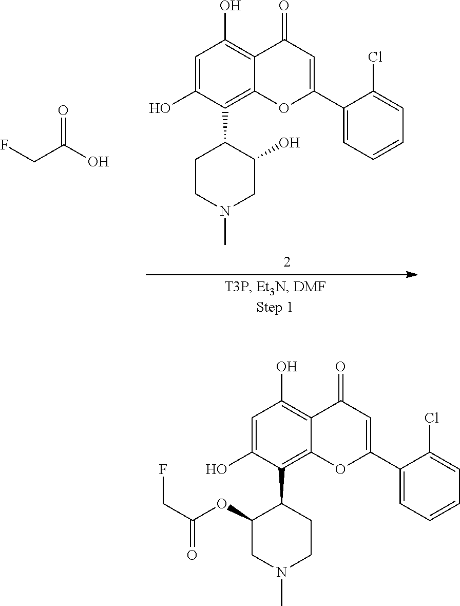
C1=C(O)C(C2C(OC(CF)=O)CN(C)CC2)=C2C(=C1O)C(=O)C=C(C1=CC=CC=C1Cl)O2.C1=C(O)C(C2CCN(C)CC2O)=C2C(=C1O)C(=O)C=C(C1=CC=CC=C1Cl)O2.C(=O)(O)CF
